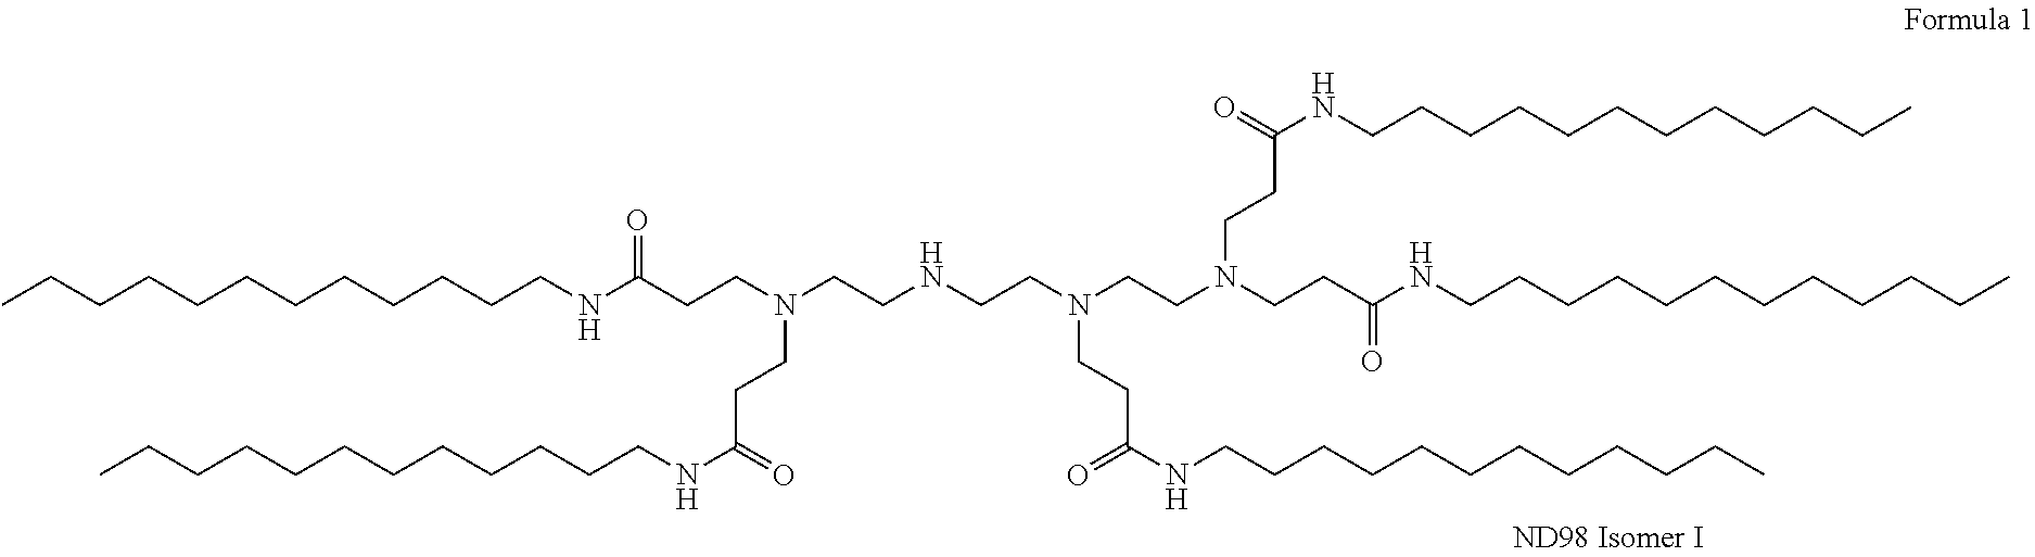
C(CCCCCCCCCNC(CCN(CCNCCN(CCN(CCC(NCCCCCCCCCCCC)=O)CCC(NCCCCCCCCCCCC)=O)CCC(NCCCCCCCCCCCC)=O)CCC(NCCCCCCCCCCCC)=O)=O)CC
